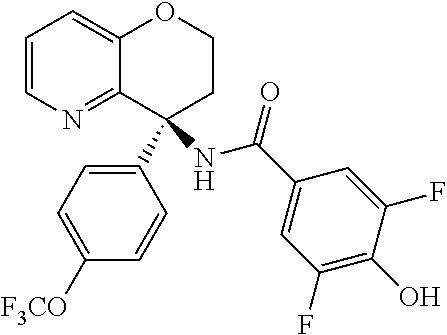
C1=CN=C2C(=C1)OCCC2(NC(=O)C1=CC(F)=C(O)C(F)=C1)C1=CC=C([F3CO])C=C1
